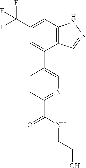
C12=C(C=C(C(F)(F)F)C=C1C1=CN=C(C(=O)NCCO)C=C1)NN=C2
